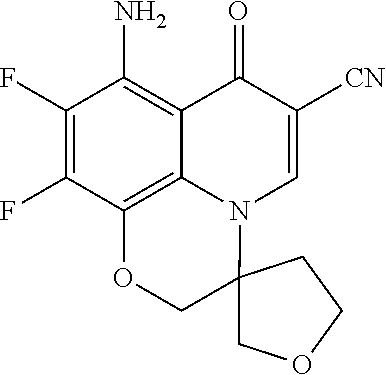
C1(F)=C(F)C2=C3C(=C1N)C(=O)C([CN])=CN3C1(CO2)COCC1
